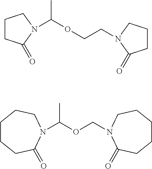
C1CCC(=O)N(C(OCN2CCCCCC2=O)C)CC1.C1CC(=O)N(C(OCCN2CCCC2=O)C)C1
